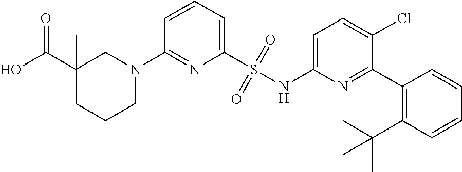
C1(C(O)=O)(C)CCCN(C2=NC(S(NC3=CC=C(Cl)C(C4=C(C(C)(C)C)C=CC=C4)=N3)(=O)=O)=CC=C2)C1
